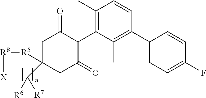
C1C2(CC(=O)C(C3=C(C)C=CC(C4=CC=C(F)C=C4)=C3C)C1=O)[R5][R8][X]C2([R6])[R7]
